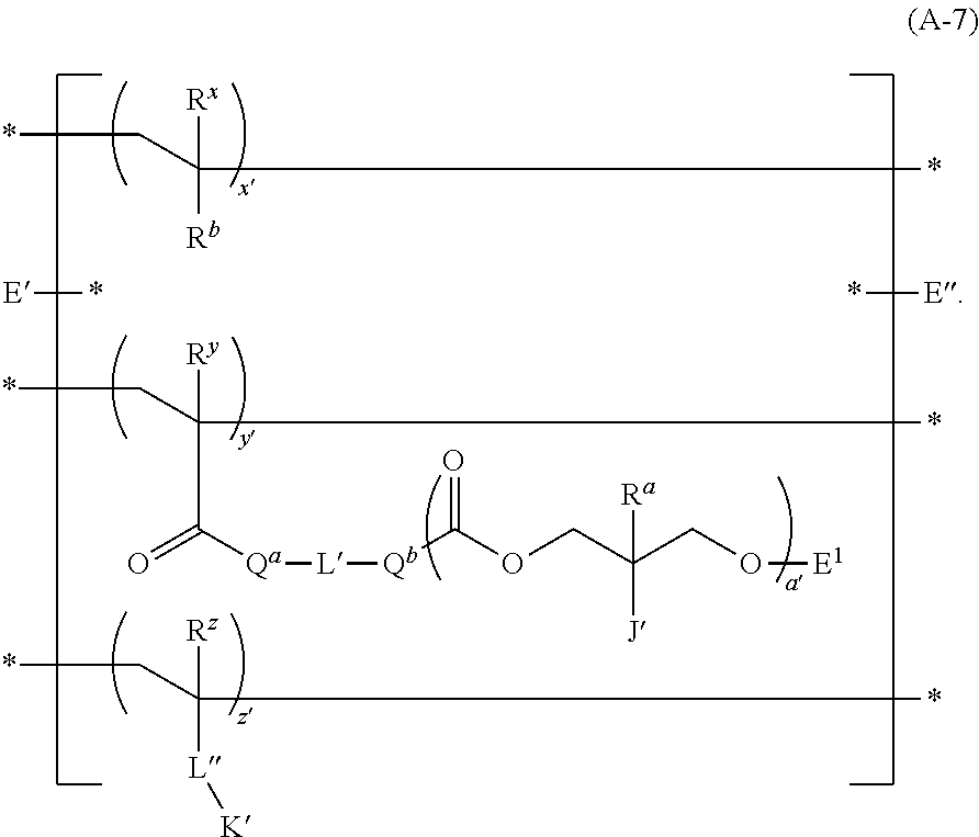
C([Ry])(C*)(C([Qa][L][Qb]C(OCC(CO[E1])([J])[Ra])=O)=O)*.[E]*.[E]*.C(*)C([Rx])([Rb])*.C([Rz])([L][K])(C*)C*
